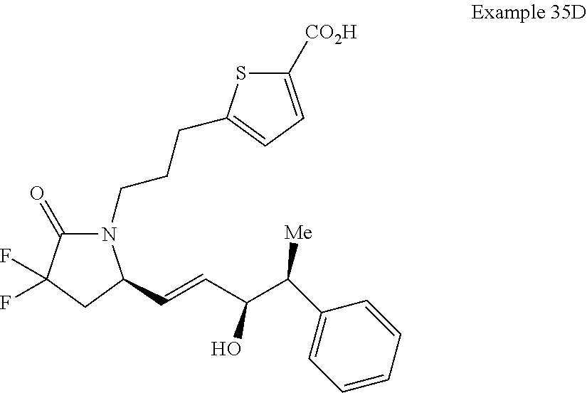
C1(=O)C(F)(F)CC(C=CC(C(C2=CC=CC=C2)[Me])O)N1CCCC1=CC=C([CO2H])S1
